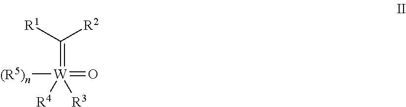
C(=[W]([R4])([(R5)n])(=O)[R3])([R1])[R2]
